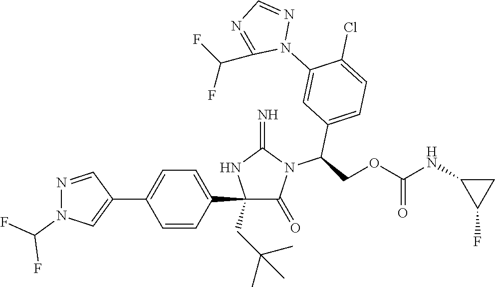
C1(C2=CC=C(C3=CN(C(F)F)N=C3)C=C2)(CC(C)(C)C)C(=O)N(C(COC(NC2C(F)C2)=O)C2=CC=C(Cl)C(N3N=CN=C3C(F)F)=C2)C(=N)N1
